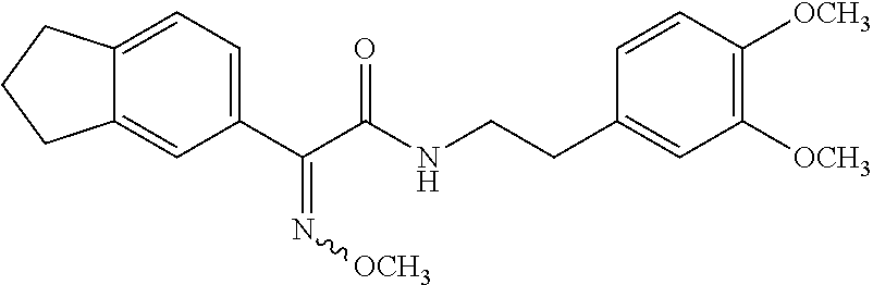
C12=CC=C(C(C(NCCC3=CC([OCH3])=C([OCH3])C=C3)=O)=N[OCH3])C=C1CCC2
